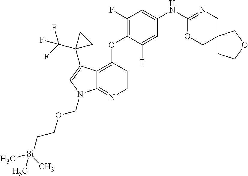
C12=C(OC3=C(F)C=C(NC4=NCC5(CO4)CCOC5)C=C3F)C=CN=C1N(COCC[Si](C)(C)C)C=C2C1(C(F)(F)F)CC1
